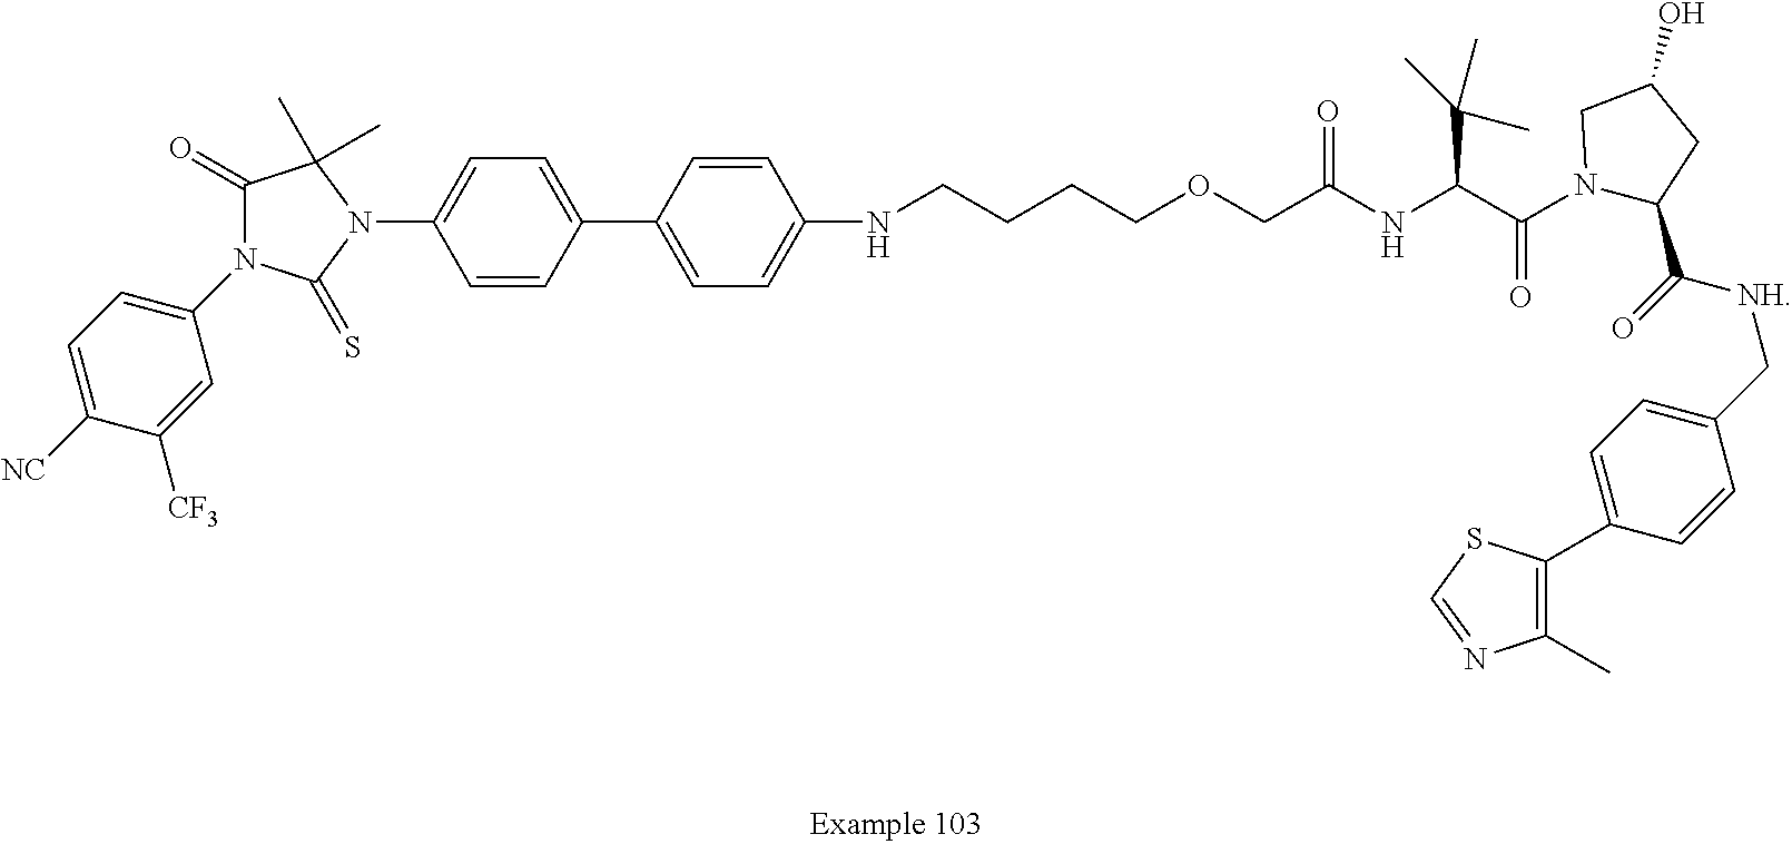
C1=CC(C2=CC=C(N3C(C)(C)C(=O)N(C4=CC=C([NC])C([CF3])=C4)C3=S)C=C2)=CC=C1NCCCCOCC(NC(C(=O)N1C(C(=O)[NH]CC2=CC=C(C3=C(C)N=CS3)C=C2)CC(O)C1)C(C)(C)C)=O
